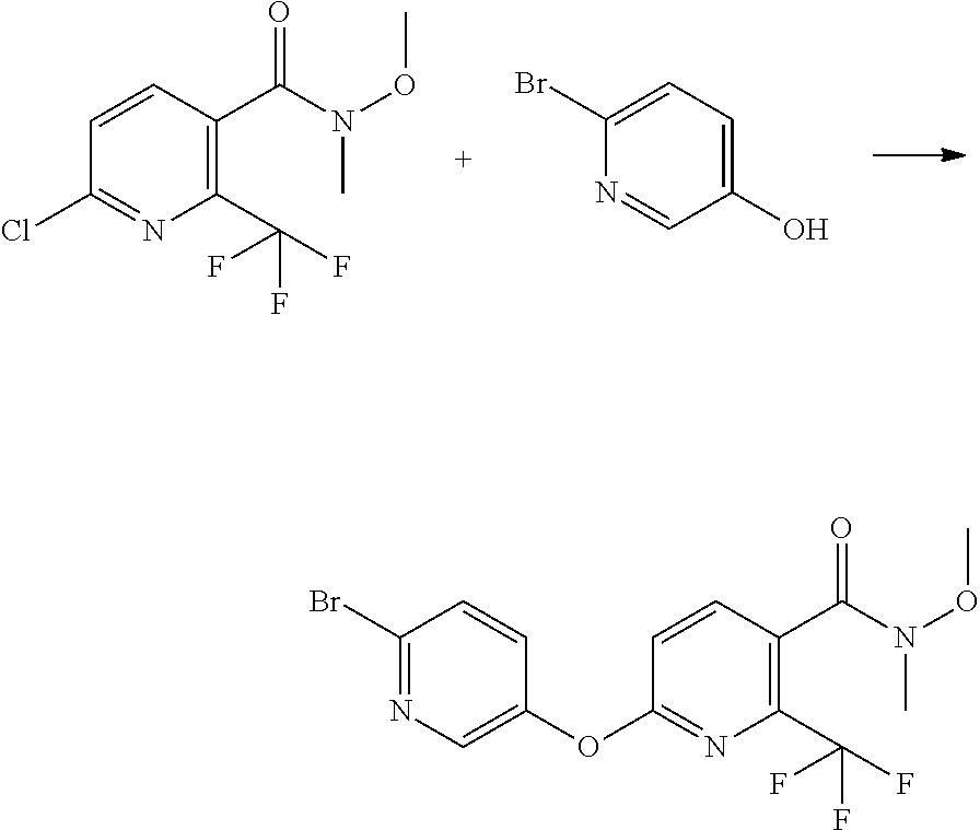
C1=CC(C(=O)N(OC)C)=C(C(F)(F)F)N=C1Cl.C1(Br)=CC=C(O)C=N1.C1(Br)=NC=C(OC2=NC(C(F)(F)F)=C(C(=O)N(OC)C)C=C2)C=C1
